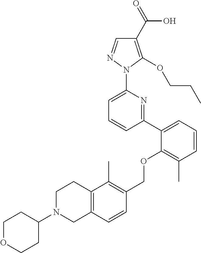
C1(C2=CC=CC(C)=C2OCC2=C(C)C3=C(C=C2)CN(C2CCOCC2)CC3)=NC(N2N=CC(C(=O)O)=C2OCCC)=CC=C1
